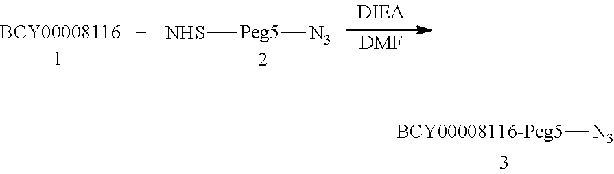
[BCY00008116-Peg5][N3].[NHS][Peg5][N3].[DMF]
